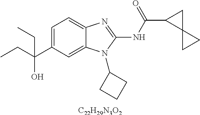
C1=C(C(CC)(O)CC)C=C2C(=C1)N=C(NC(=O)C1C3(C1)CC3)N2C1CCC1.[C22H29N3O2]
